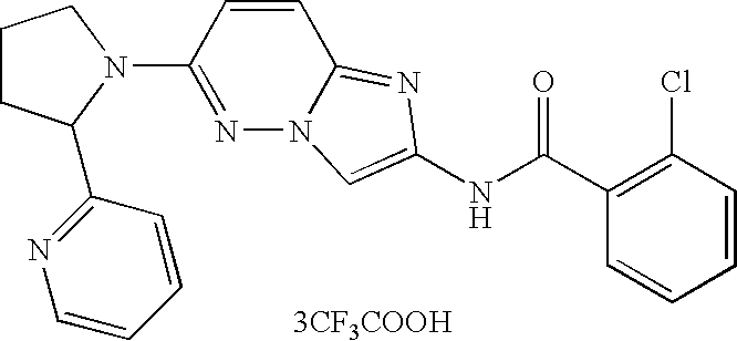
[3CF3COOH].C1=CC=CC(Cl)=C1C(NC1=CN2N=C(N3CCCC3C3=NC=CC=C3)C=CC2=N1)=O
